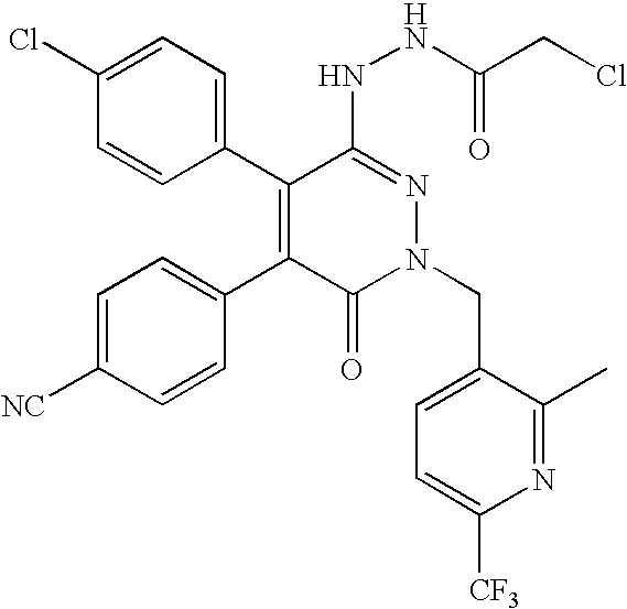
C1=C(Cl)C=CC(C2=C(C3=CC=C([NC])C=C3)C(=O)N(CC3=CC=C([CF3])N=C3C)N=C2NNC(CCl)=O)=C1
